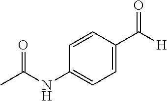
C1=C(NC(C)=O)C=CC(C(=O)[H])=C1
